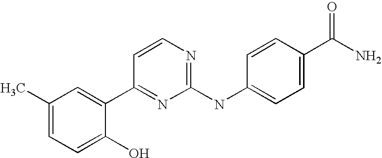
C1=CC(C2=CC(C)=CC=C2O)=NC(NC2=CC=C(C(N)=O)C=C2)=N1
